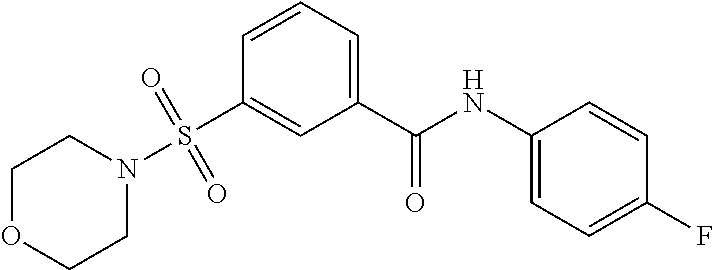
C1(C(NC2=CC=C(F)C=C2)=O)=CC=CC(S(=O)(=O)N2CCOCC2)=C1
